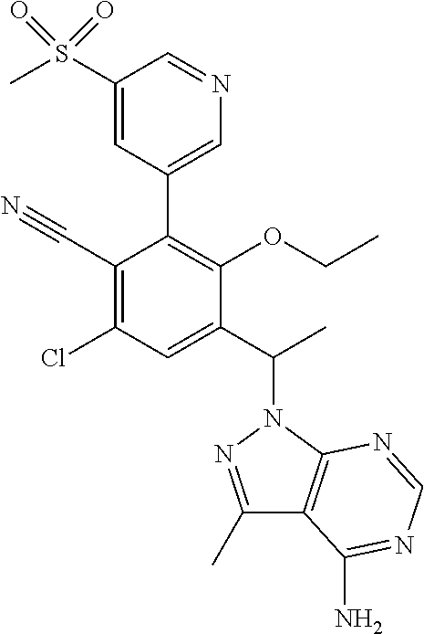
C1(S(C)(=O)=O)=CC(C2=C(OCC)C(C(N3N=C(C)C4=C3N=CN=C4N)C)=CC(Cl)=C2C#N)=CN=C1
